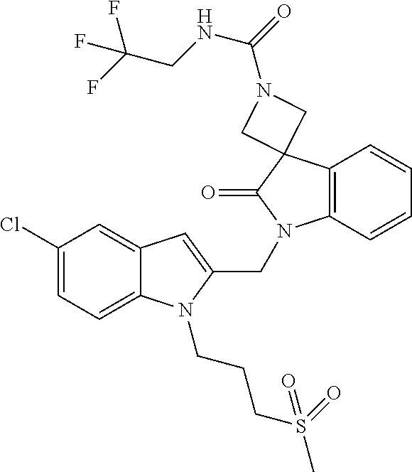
C1(Cl)=CC=C2C(=C1)C=C(CN1C3=C(C=CC=C3)C3(C1=O)CN(C(=O)NCC(F)(F)F)C3)N2CCCS(C)(=O)=O
